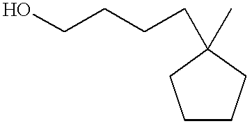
C1CCC(C)(CCCCO)C1
